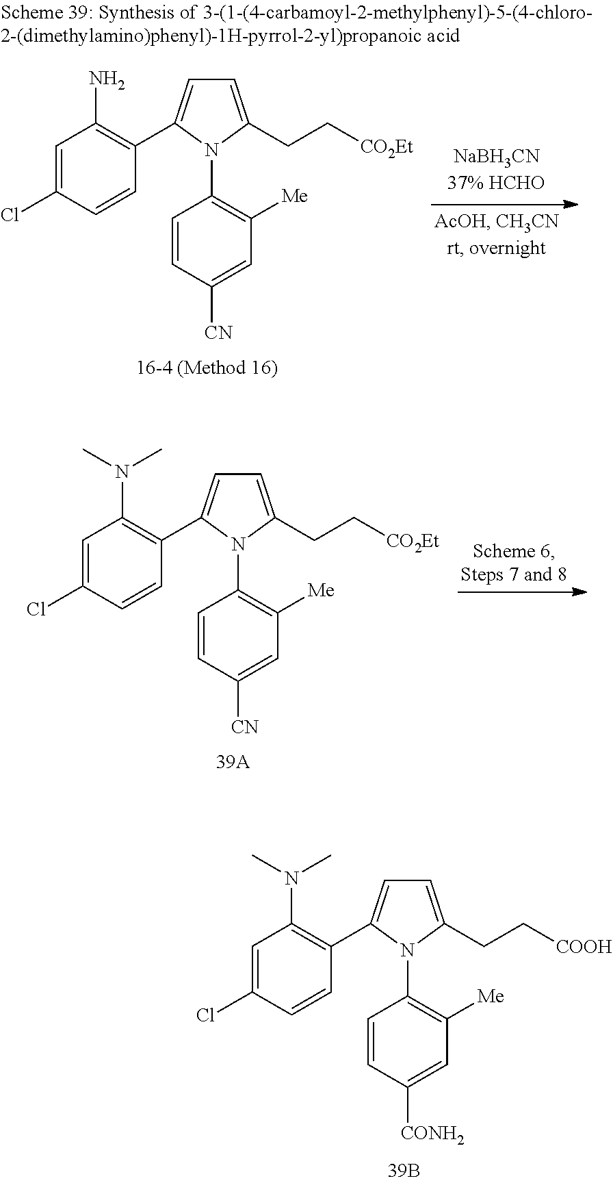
C1=CC([CONH2])=CC([Me])=C1N1C(CC[COOH])=CC=C1C1=C(N(C)C)C=C(Cl)C=C1.C1=CC([CN])=CC([Me])=C1N1C(CC[CO2Et])=CC=C1C1=C(N)C=C(Cl)C=C1.C1=CC([CN])=CC([Me])=C1N1C(CC[CO2Et])=CC=C1C1=C(N(C)C)C=C(Cl)C=C1
